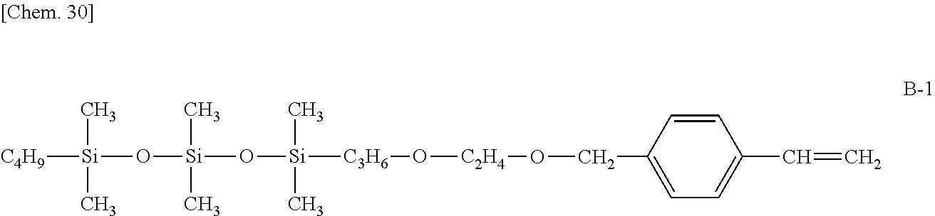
[C4H9][Si](C)(C)O[Si](C)(C)O[Si]([C3H6]O[C2H4]OCC1=CC=C(C=C)C=C1)(C)C
